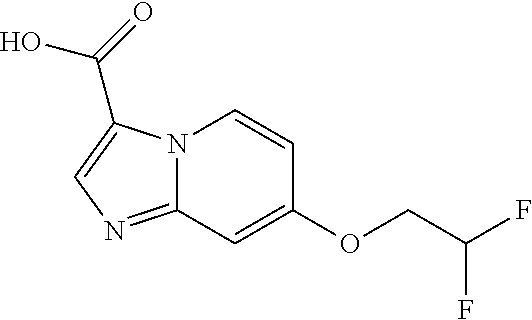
C(O)(=O)C1=CN=C2N1C=CC(OCC(F)F)=C2
